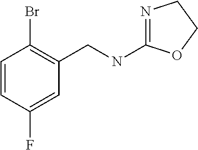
N1=C(NCC2=C(Br)C=CC(F)=C2)OCC1
